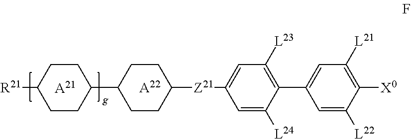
[A21].C1CC([R21])CCC1C1CCC([Z21]C2=CC([L23])=C(C3=CC([L21])=C([X0])C([L22])=C3)C([L24])=C2)CC1.[A22]
